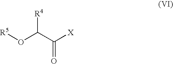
[R5]OC(C([X])=O)[R4]
